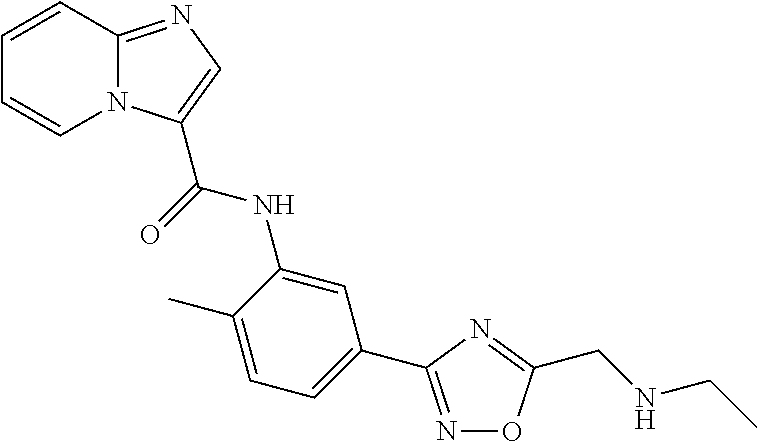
C12=NC=C(C(NC3=CC(C4=NOC(CNCC)=N4)=CC=C3C)=O)N1C=CC=C2
